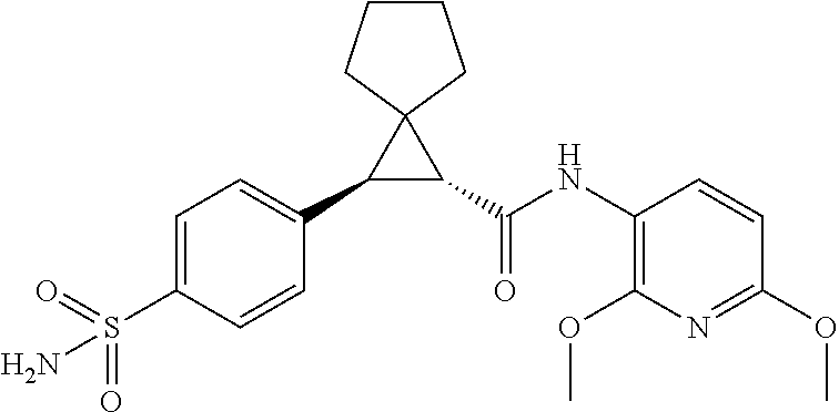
C1(C2=CC=C(S(=O)(=O)N)C=C2)C(C(NC2=C(OC)N=C(OC)C=C2)=O)C12CCCC2
